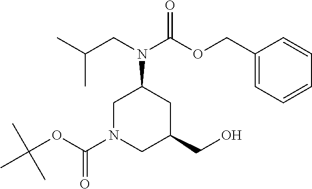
C1N(C(OC(C)(C)C)=O)CC(CO)CC1N(CC(C)C)C(OCC1=CC=CC=C1)=O
